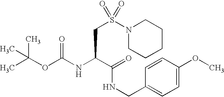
CC(OC(NC(C(=O)NCC1=CC=C(OC)C=C1)CS(N1CCCCC1)(=O)=O)=O)(C)C
